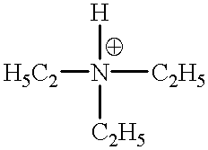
[C2H5]N([H])([C2H5])[H5C2]
